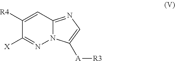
C1([R4])=CC2=NC=C([A][R3])N2N=C1[X]
